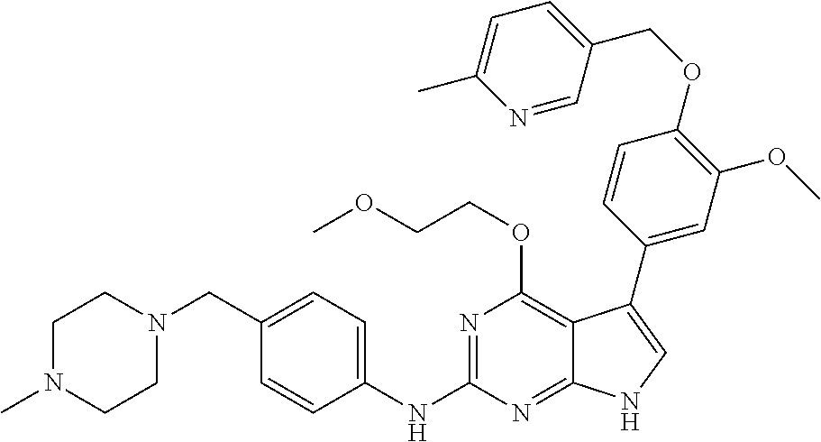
C1N(C)CCN(CC2=CC=C(NC3=NC(OCCOC)=C4C(=N3)NC=C4C3=CC(OC)=C(OCC4=CC=C(C)N=C4)C=C3)C=C2)C1
